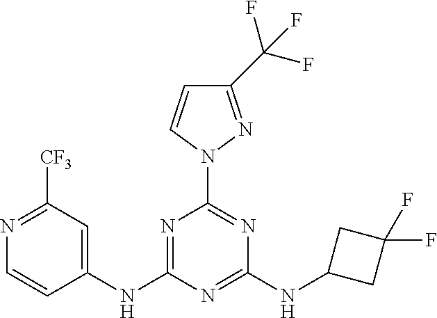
C1(NC2=NC(N3N=C(C(F)(F)F)C=C3)=NC(NC3CC(F)(F)C3)=N2)=CC([CF3])=NC=C1
